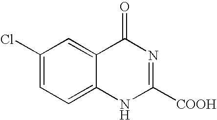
C1(Cl)=CC=C2C(=C1)C(=O)N=C([COOH])N2
